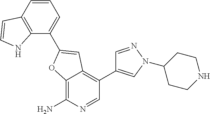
C12=C(C=CC=C1C1=CC3=C(C4=CN(C5CCNCC5)N=C4)C=NC(N)=C3O1)C=CN2
